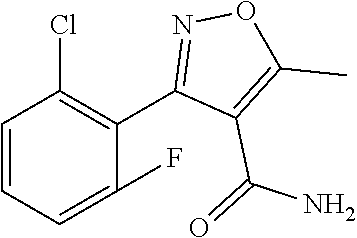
C1=CC=C(F)C(C2=NOC(C)=C2C(=O)N)=C1Cl
